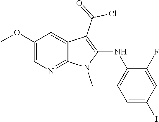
C1(OC)=CN=C2C(=C1)C(C(=O)Cl)=C(NC1=CC=C(I)C=C1F)N2C
